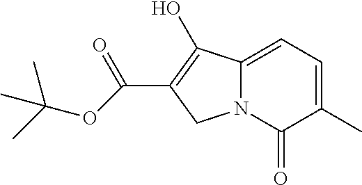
C12=CC=C(C)C(=O)N1CC(C(=O)OC(C)(C)C)=C2O
